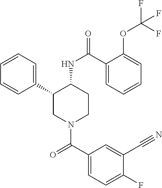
C1=CC=C(C2CN(C(C3=CC=C(F)C(C#N)=C3)=O)CCC2NC(=O)C2=CC=CC=C2OC(F)(F)F)C=C1
